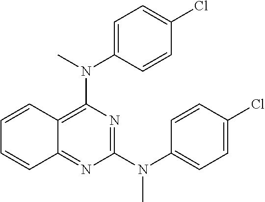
C1=C(N(C)C2=C3C(=NC(N(C4=CC=C(Cl)C=C4)C)=N2)C=CC=C3)C=CC(Cl)=C1
